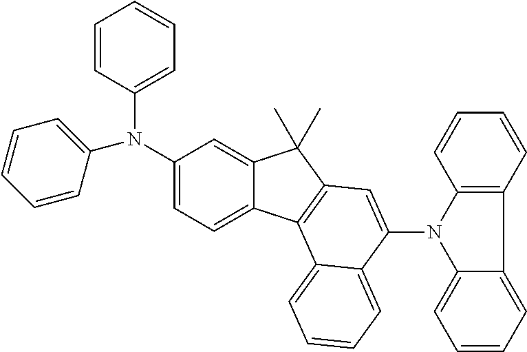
C1(N(C2=CC=CC=C2)C2=CC=CC=C2)=CC=C2C(=C1)C(C)(C)C1=C2C2=CC=CC=C2C(N2C3=C(C=CC=C3)C3=CC=CC=C23)=C1
